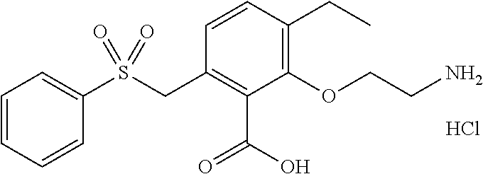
C1=CC=CC(S(CC2=C(C(=O)O)C(OCCN)=C(CC)C=C2)(=O)=O)=C1.Cl
